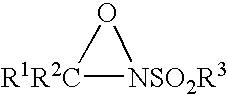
[NSO2R3]1[R1R2C]O1
